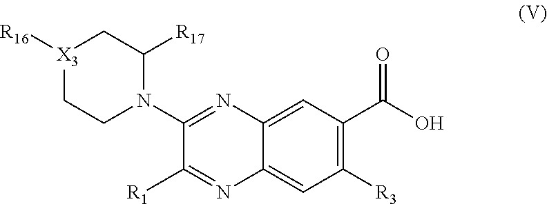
C12=CC(C(O)=O)=C([R3])C=C1N=C([R1])C(N1C([R17])C[X3]([R16])CC1)=N2
